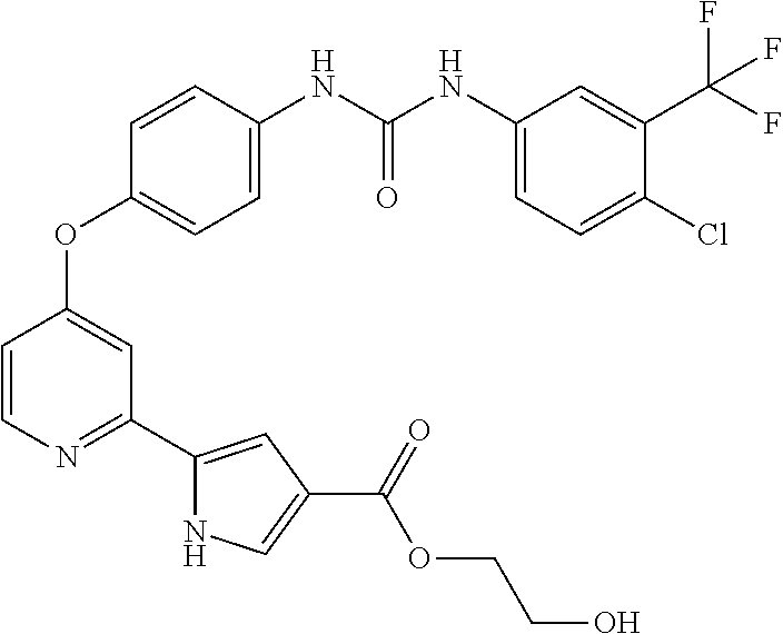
C1=CN=C(C2=CC(C(=O)OCCO)=CN2)C=C1OC1=CC=C(NC(NC2=CC=C(Cl)C(C(F)(F)F)=C2)=O)C=C1
